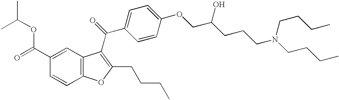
C12=C(C=C(C(=O)OC(C)C)C=C1)C(C(=O)C1=CC=C(OCC(CCCN(CCCC)CCCC)O)C=C1)=C(CCCC)O2
